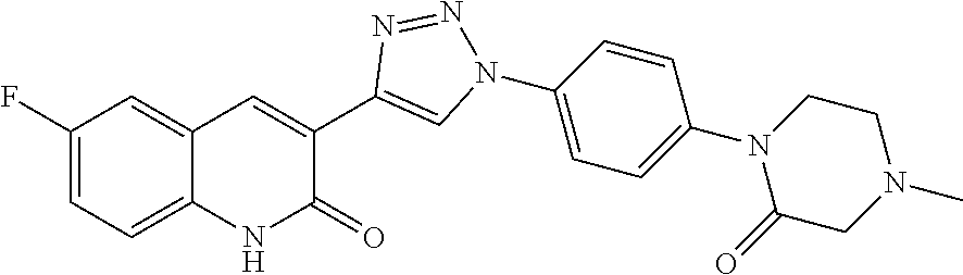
C12=CC=C(F)C=C1C=C(C1=CN(C3=CC=C(N4CCN(C)CC4=O)C=C3)N=N1)C(=O)N2
